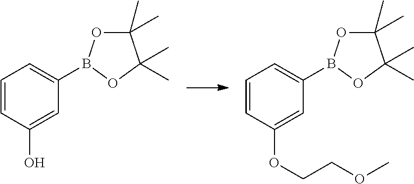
C1=CC(O)=CC(B2OC(C)(C)C(C)(C)O2)=C1.C1=CC(OCCOC)=CC(B2OC(C)(C)C(C)(C)O2)=C1
